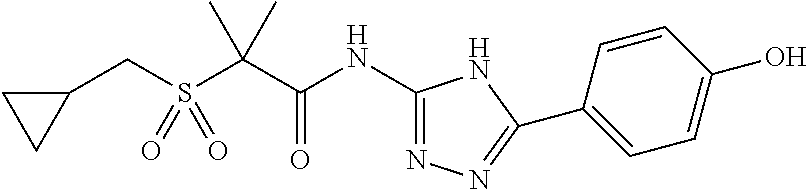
C1(CS(C(C(NC2=NN=C(C3=CC=C(O)C=C3)N2)=O)(C)C)(=O)=O)CC1
